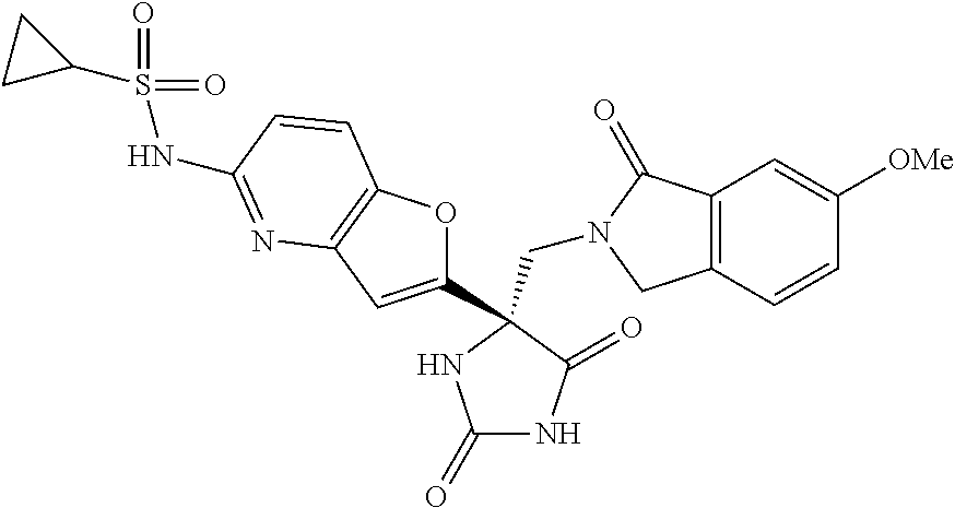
C(N1CC2=C(C1=O)C=C([OMe])C=C2)C1(C2=CC3=C(O2)C=CC(NS(=O)(=O)C2CC2)=N3)C(=O)NC(=O)N1
